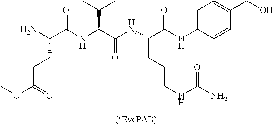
C1=C(NC(=O)C(CCCNC(=O)N)NC(=O)C(C(C)C)NC(=O)C(CCC(=O)OC)N)C=CC(CO)=C1
